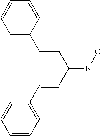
C1=CC(C=CC(C=CC2=CC=CC=C2)=NO)=CC=C1
